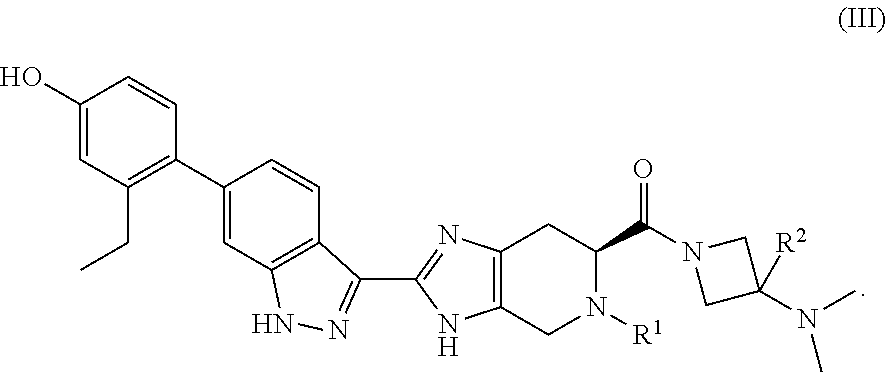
OC1=CC(CC)=C(C2=CC3=C(C=C2)C(C2=NC4=C(CN([R1])C(C(N5CC(N(C)C)([R2])C5)=O)C4)N2)=NN3)C=C1
